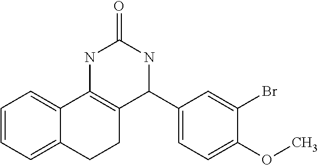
C1=CC=C2C(=C1)C1=C(CC2)C(C2=CC=C(OC)C(Br)=C2)NC(=O)N1
